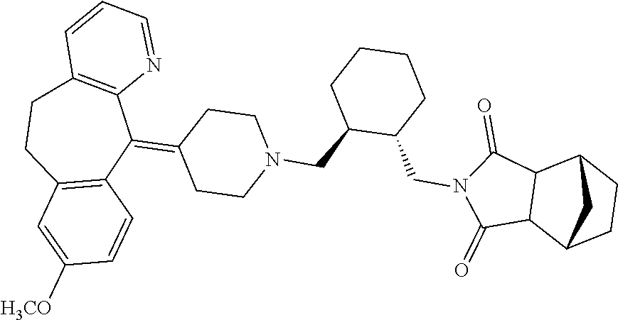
C1(=C2C3=C(CCC4=C2C=CC([H3CO])=C4)C=CC=N3)CCN(CC2C(CN3C(=O)C4C(C3=O)C3CCC4C3)CCCC2)CC1
